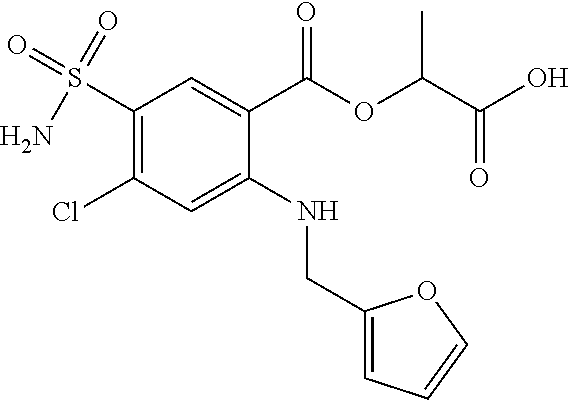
ClC1=C(S(=O)(N)=O)C=C(C(OC(C(O)=O)C)=O)C(NCC2=CC=CO2)=C1
